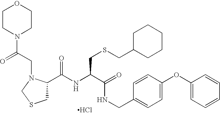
C1(C(NC(C(=O)NCC2=CC=C(OC3=CC=CC=C3)C=C2)CSCC2CCCCC2)=O)CSCN1CC(N1CCOCC1)=O.Cl
